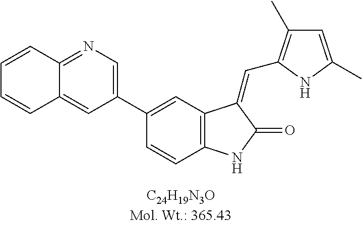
C1(C2=CC3=C(C=C2)NC(=O)C3=CC2=C(C)C=C(C)N2)=CN=C2C(=C1)C=CC=C2
